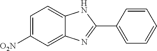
C1=C([O2N])C=C2C(=C1)NC(C1=CC=CC=C1)=N2
